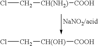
ClC[CH(NH2)][COOH].ClC[CH(OH)][COOH]
